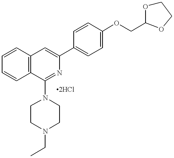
C1=CC2=C(C=C1)C(N1CCN(CC)CC1)=NC(C1=CC=C(OCC3OCCO3)C=C1)=C2
